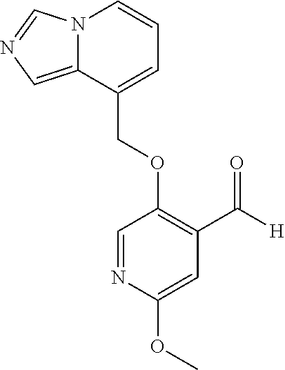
N12C(=CN=C1)C(COC1=C(C([H])=O)C=C(OC)N=C1)=CC=C2
